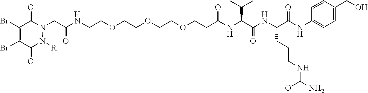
C(O)(NCCCC(NC(C(NC(CCOCCOCCOCCNC(CN1C(=O)C(Br)=C(Br)C(=O)N1[R])=O)=O)C(C)C)=O)C(NC1=CC=C(CO)C=C1)=O)N
